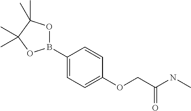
C1(B2OC(C)(C)C(C)(C)O2)=CC=C(OCC(NC)=O)C=C1
